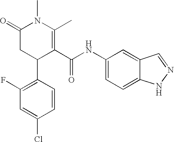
C1(F)=C(C2C(C(NC3=CC=C4C(=C3)C=NN4)=O)=C(C)N(C)C(=O)C2)C=CC(Cl)=C1
